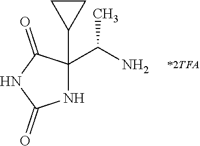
N1C(C2CC2)(C(N)C)C(=O)NC1=O
